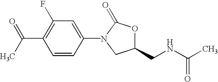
C(NC(C)=O)C1OC(=O)N(C2=CC(F)=C(C(C)=O)C=C2)C1
